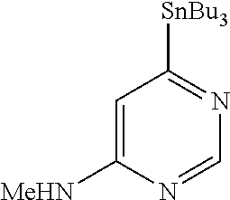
C1=C([MeHN])N=CN=C1[SnBu3]
